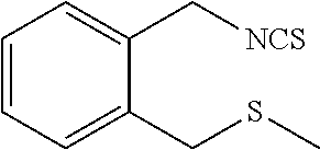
C1=CC=C(CSC)C(C[NCS])=C1
